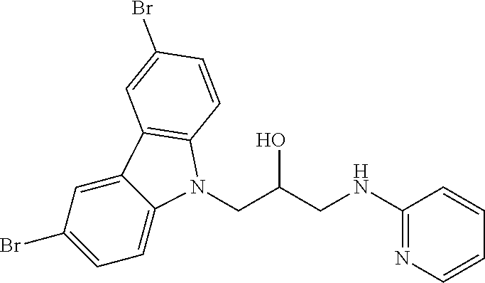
C12=CC(Br)=CC=C1N(CC(CNC1=NC=CC=C1)O)C1=C2C=C(Br)C=C1
